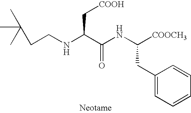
CC(C)(C)CCNC(C(NC([COOCH3])CC1=CC=CC=C1)=O)C[COOH]
